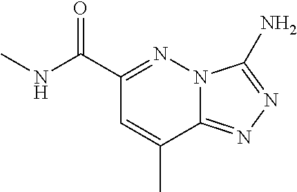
CNC(C1=NN2C(=NN=C2N)C(C)=C1)=O
